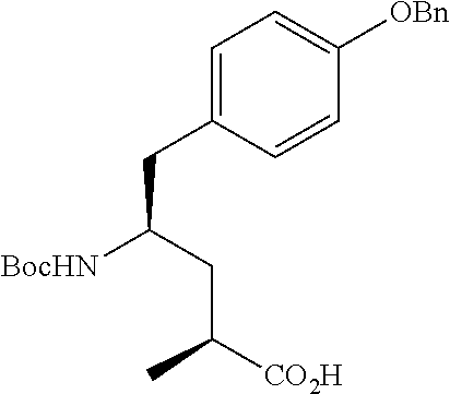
C1=C(CC(CC(C)[CO2H])[BocHN])C=CC([OBn])=C1
